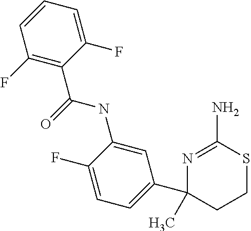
C1(F)=C(C(=O)NC2=CC(C3(C)N=C(N)SCC3)=CC=C2F)C(F)=CC=C1
